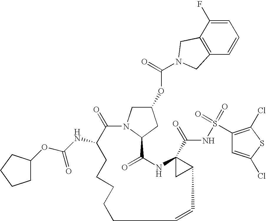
O(C1CN2C(C1)C(=O)NC1(C(=O)NS(=O)(C3=C(Cl)SC(Cl)=C3)=O)CC1C=CCCCCCC(NC(OC1CCCC1)=O)C2=O)C(=O)N1CC2=C(C=CC=C2F)C1
